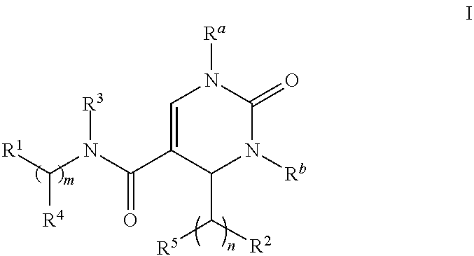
C1=C(C(N(C([R1])[R4])[R3])=O)C(C([R2])[R5])N([Rb])C(=O)N1[Ra]
